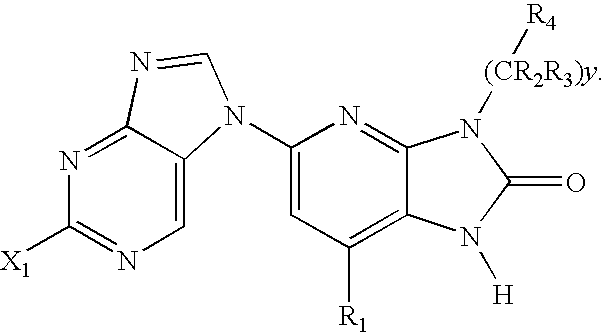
N1=C([X1])N=C2C(=C1)N(C1=CC([R1])=C3C(=N1)N([(CR2R3)y][R4])C(=O)N3[H])C=N2
